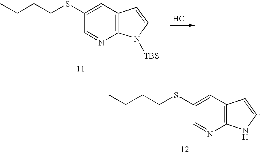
C1(SCCCC)=CC2=C(N=C1)NC=C2.C1(SCCCC)=CC2=C(N=C1)N([TBS])C=C2.Cl
